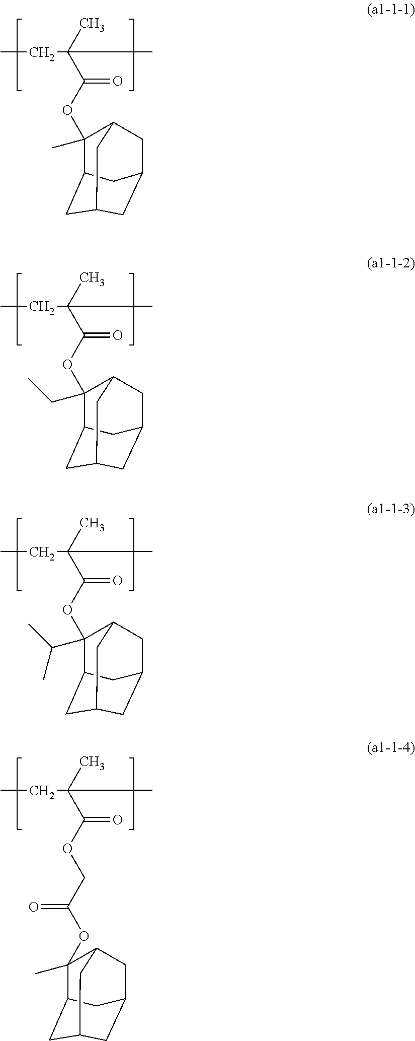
CCC(C)(C)C(OC1(C)C2CC3CC(C2)CC1C3)=O.CCC(C)(C)C(OC1(CC)C2CC3CC(C2)CC1C3)=O.CCC(C)(C)C(OC1(C(C)C)C2CC3CC(C2)CC1C3)=O.CCC(C)(C)C(OCC(OC1(C)C2CC3CC(C2)CC1C3)=O)=O
